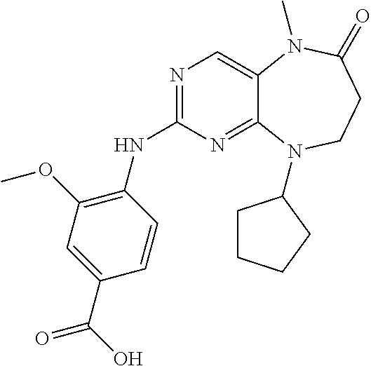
N1=C(NC2=C(OC)C=C(C(=O)O)C=C2)N=C2C(=C1)N(C)C(=O)CCN2C1CCCC1
